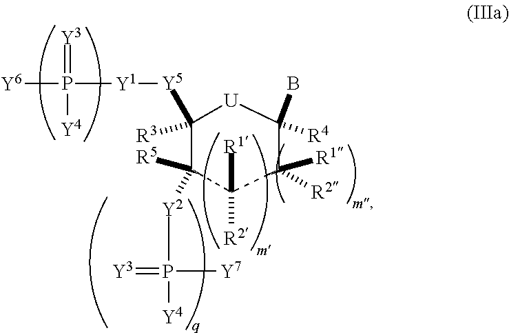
C1([Y5][Y1]P([Y6])(=[Y3])[Y4])([R3])C([R5])([Y2]P(=[Y3])([Y4])[Y7])C([R2])([R1])C([R1])([R2])C(B)([R4])[U]1
